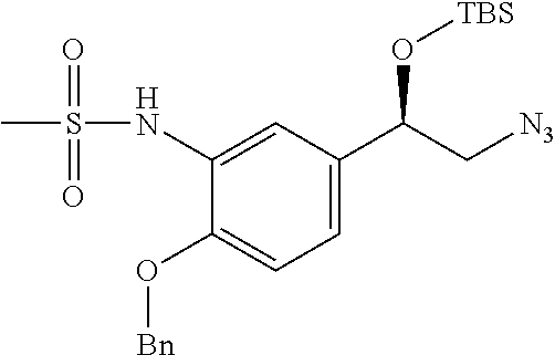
C1=C(NS(C)(=O)=O)C(O[Bn])=CC=C1C(C[N3])O[TBS]
